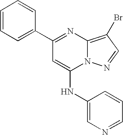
C1=CC=C(C2=NC3=C(Br)C=NN3C(NC3=CN=CC=C3)=C2)C=C1
